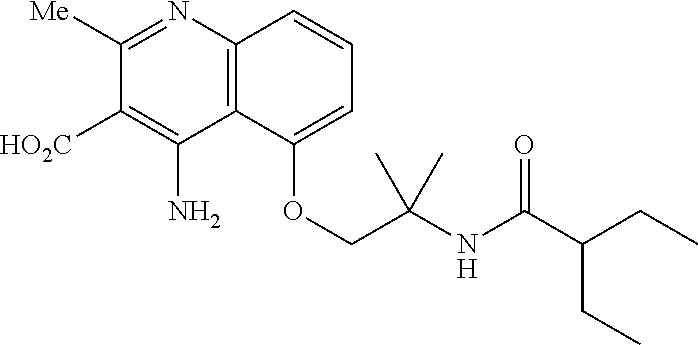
C12=C(N=C([Me])C([HO2C])=C1N)C=CC=C2OCC(NC(C(CC)CC)=O)(C)C
